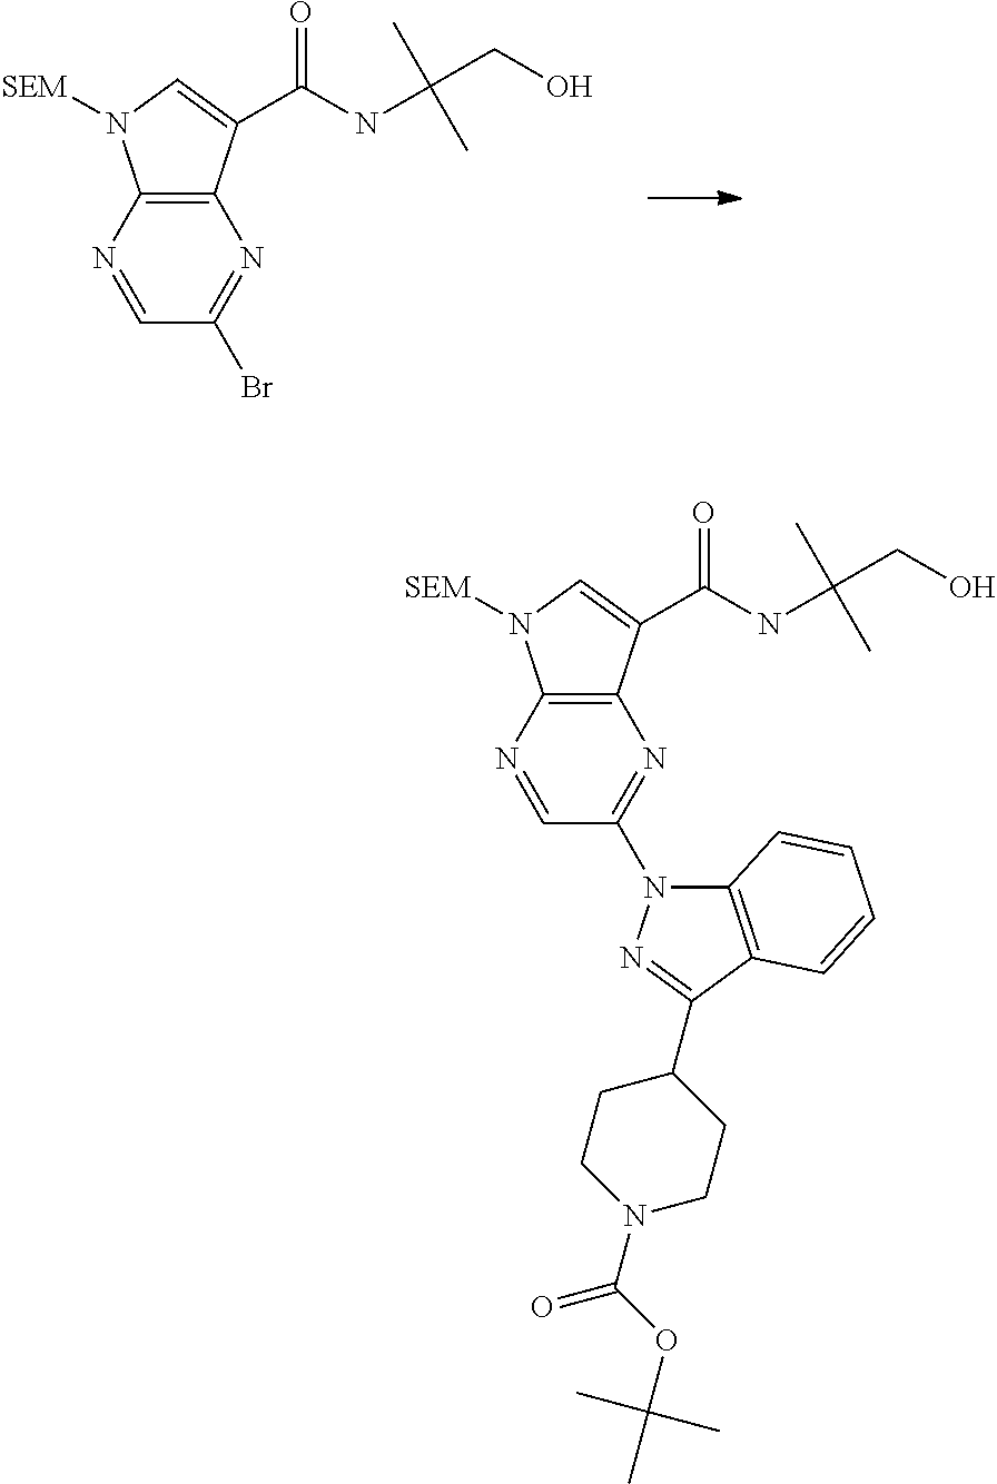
C12=C(N=CC(Br)=N1)N([SEM])C=C2C(NC(C)(C)CO)=O.C12=C(N=CC(N3C4=C(C(C5CCN(C(OC(C)(C)C)=O)CC5)=N3)C=CC=C4)=N1)N([SEM])C=C2C(NC(C)(C)CO)=O
